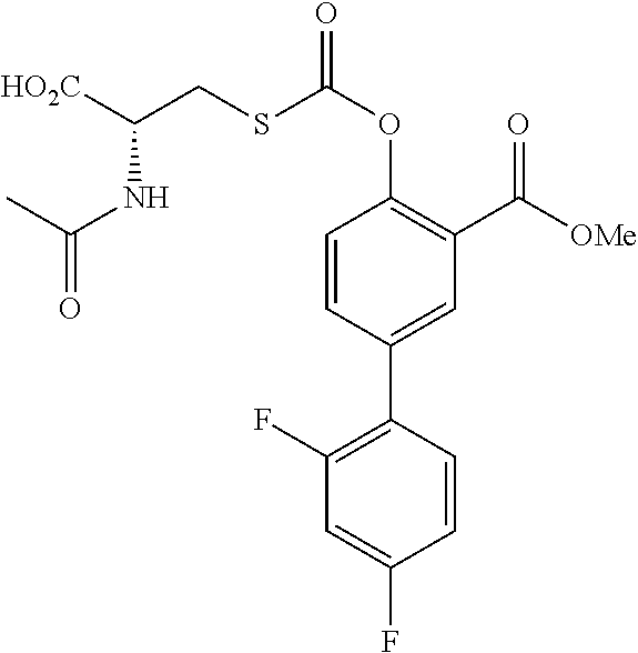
C1=CC(C2=C(F)C=C(F)C=C2)=CC(C([OMe])=O)=C1OC(=O)SCC([HO2C])NC(=O)C
